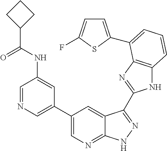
C1(C2=CN=CC(NC(C3CCC3)=O)=C2)=CN=C2C(=C1)C(C1=NC3=C(N1)C=CC=C3C1=CC=C(F)S1)=NN2
